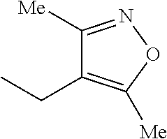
C1([Me])=NOC([Me])=C1CC
